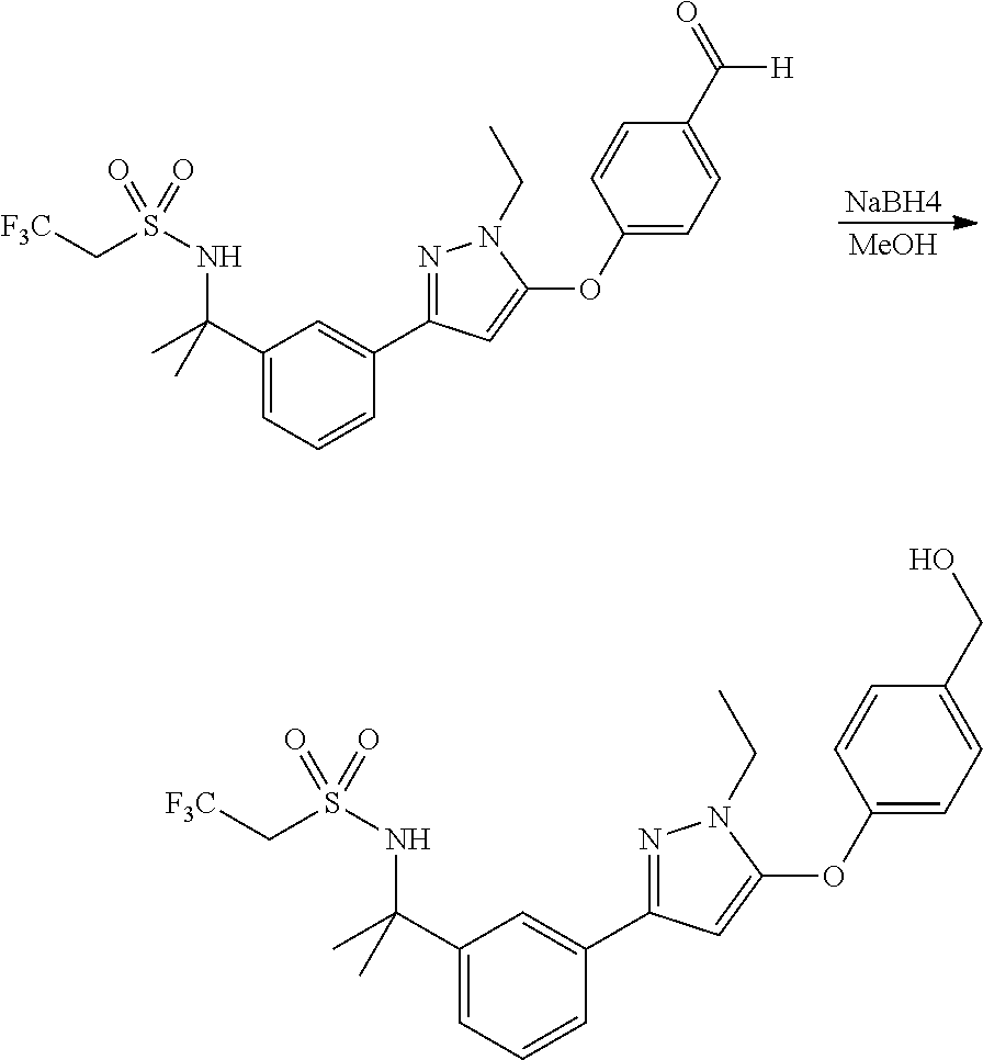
[NaBH4].[MeOH].C1(C(C)(NS(C[F3C])(=O)=O)C)=CC=CC(C2=NN(CC)C(OC3=CC=C(C([H])=O)C=C3)=C2)=C1.C1(C(C)(NS(C[F3C])(=O)=O)C)=CC=CC(C2=NN(CC)C(OC3=CC=C(CO)C=C3)=C2)=C1
